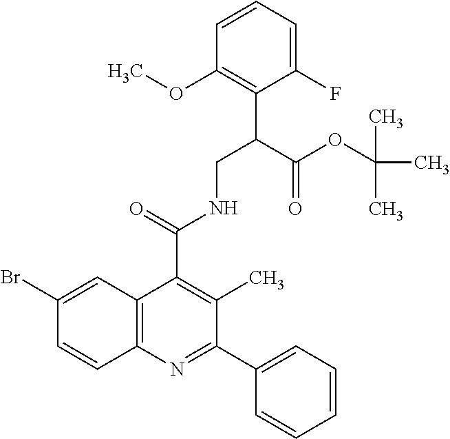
C1=CC=C(F)C(C(CNC(C2=C(C)C(C3=CC=CC=C3)=NC3=C2C=C(Br)C=C3)=O)C(OC(C)(C)C)=O)=C1OC
